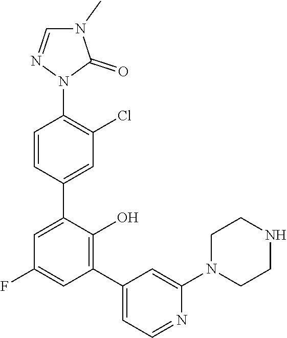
C1=NN(C2=C(Cl)C=C(C3=CC(F)=CC(C4=CC=NC(N5CCNCC5)=C4)=C3O)C=C2)C(=O)N1C
